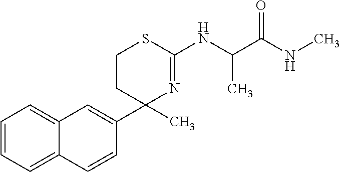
C12=CC=CC=C1C=CC(C1(C)N=C(NC(C(NC)=O)C)SCC1)=C2
